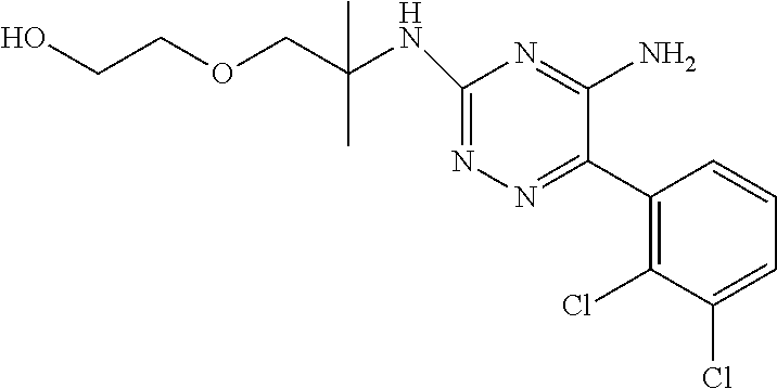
C1(NC(COCCO)(C)C)=NN=C(C2=C(Cl)C(Cl)=CC=C2)C(N)=N1
